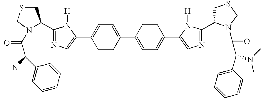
C1(C2CSCN2C(=O)C(N(C)C)C2=CC=CC=C2)=NC=C(C2=CC=C(C3=CC=C(C4=CN=C(C5CSCN5C(=O)C(C5=CC=CC=C5)N(C)C)N4[H])C=C3)C=C2)N1[H]
